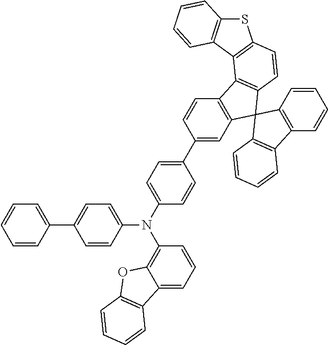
C1=CC(C2=CC=C(N(C3=CC=C(C4=CC5=C(C=C4)C4=C(C56C5=C(C7=C6C=CC=C7)C=CC=C5)C=CC5=C4C4=C(S5)C=CC=C4)C=C3)C3=C4C(=CC=C3)C3=C(O4)C=CC=C3)C=C2)=CC=C1
